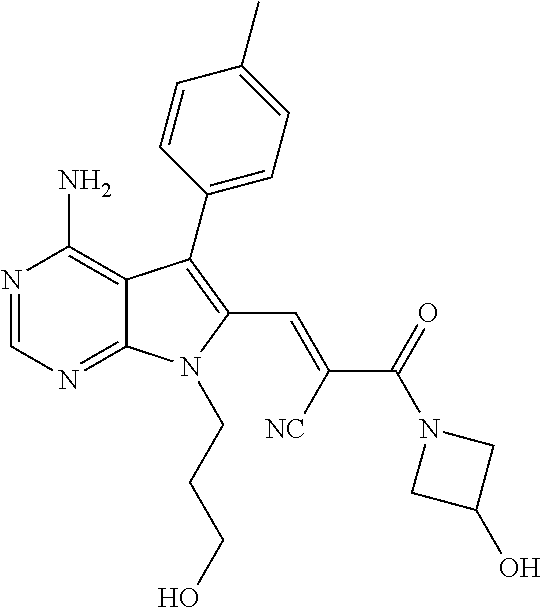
N1=CN=C2C(=C1N)C(C1=CC=C(C)C=C1)=C(C=C(C(N1CC(O)C1)=O)[NC])N2CCCO
